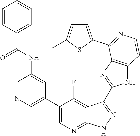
C1=NC=C(C2=CN=C3C(=C2F)C(C2=NC4=C(N2)C=CN=C4C2=CC=C(C)S2)=N[N H]3)C=C1NC(C1=CC=CC=C1)=O
